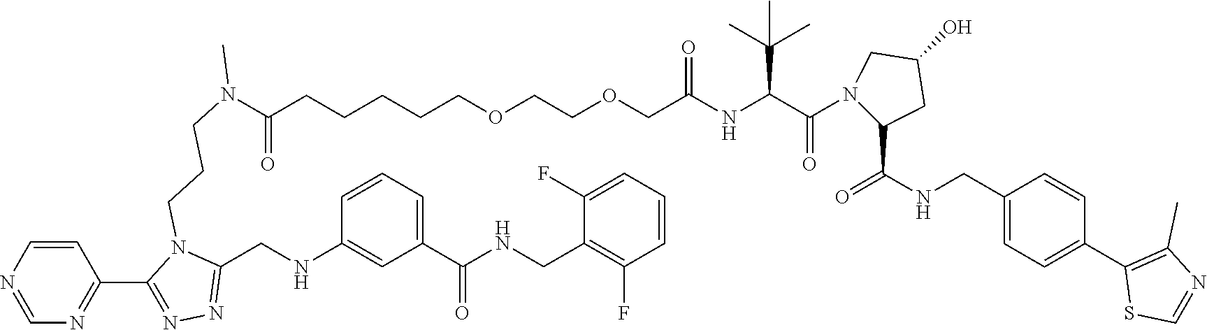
C(CCCCOCCOCC(NC(C(N1C(C(=O)NCC2=CC=C(C3=C(C)N=CS3)C=C2)CC(O)C1)=O)C(C)(C)C)=O)C(=O)N(CCCN1C(CNC2=CC(C(NCC3=C(F)C=CC=C3F)=O)=CC=C2)=NN=C1C1=NC=NC=C1)C
